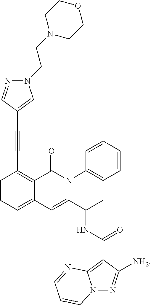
C1=CC=C2C(=C1C#CC1=CN(CCN3CCOCC3)N=C1)C(=O)N(C1=CC=CC=C1)C(C(C)NC(C1=C3N(N=C1[NH2])C=CC=N3)=O)=C2
